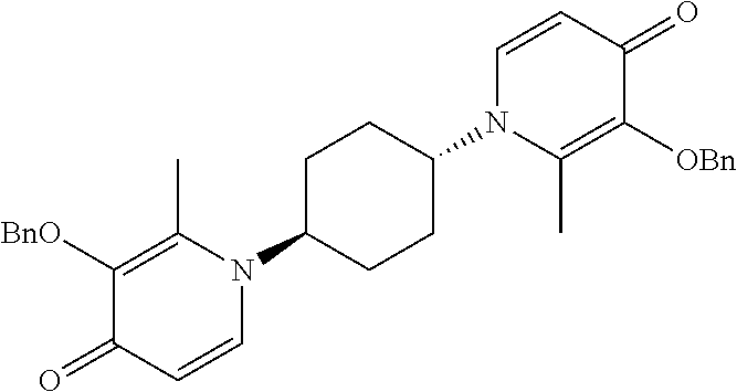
C1([BnO])=C(C)N(C2CCC(N3C(C)=C([OBn])C(=O)C=C3)CC2)C=CC1=O
